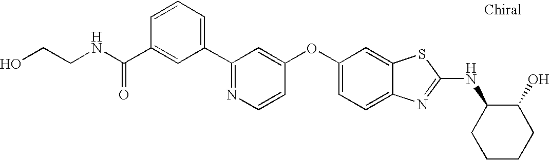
N1=C(C2=CC=CC(C(NCCO)=O)=C2)C=C(OC2=CC=C3C(=C2)SC(NC2CCCCC2O)=N3)C=C1
